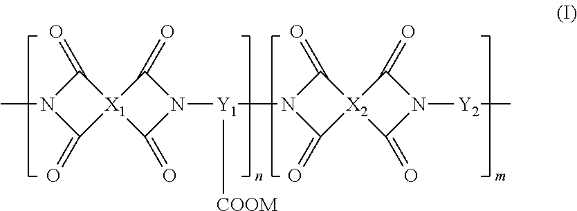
C1(=O)[X1]2(C(=O)N([Y1]([COOM])N3C(=O)[X2]4(C3=O)C(=O)N([Y2]C)C4=O)C2=O)C(=O)N1C
